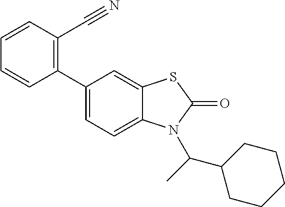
C1(C2=CC=C3C(=C2)SC(=O)N3C(C)C2CCCCC2)=C(C#N)C=CC=C1
